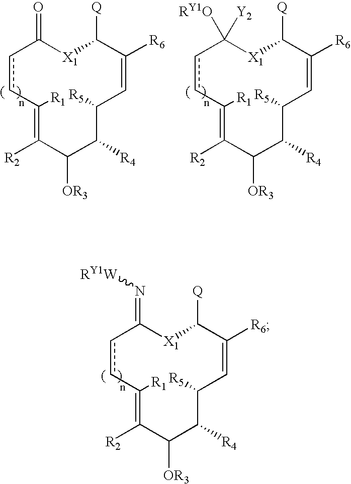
c1cC([R1])=C([R2])C([OR3])C([R4])C([R5])C=C([R6])C([Q])[X1]C1=N[RY1W].c1cC([R1])=C([R2])C([OR3])C([R4])C([R5])C=C([R6])C([Q])[X1]C1=O.c1cC([R1])=C([R2])C([OR3])C([R4])C([R5])C=C([R6])C([Q])[X1]C1([RY1O])[Y2]
